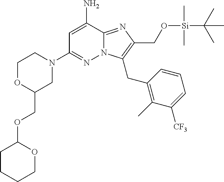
C1(N)=CC(N2CCOC(COC3OCCCC3)C2)=NN2C1=NC(CO[Si](C)(C)C(C)(C)C)=C2CC1=C(C)C([CF3])=CC=C1
